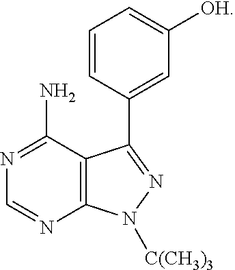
C1=CC(C2=NN([C(CH3)3])C3=C2C(N)=NC=N3)=CC([OH])=C1
